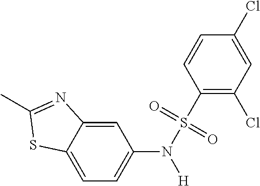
C1=C2C(=CC(N(S(=O)(=O)C3=C(Cl)C=C(Cl)C=C3)[H])=C1)N=C(C)S2
